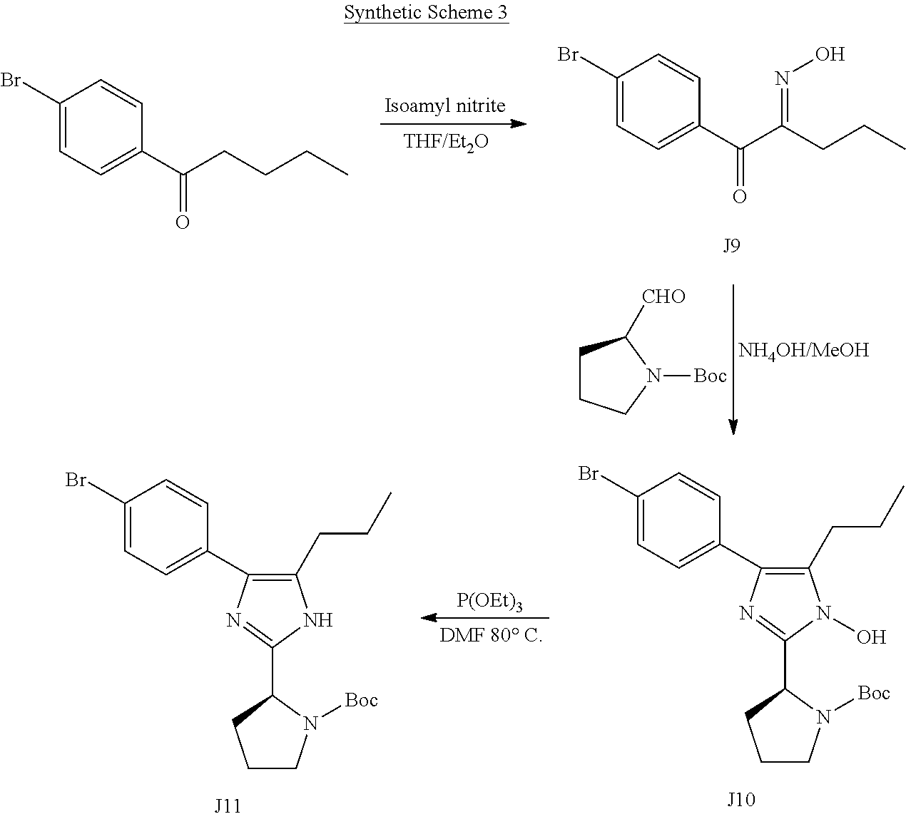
C1(Br)=CC=C(C(CCCC)=O)C=C1.C1(Br)=CC=C(C(C(CCC)=NO)=O)C=C1.C1CCN([Boc])C1[CHO].C1(Br)=CC=C(C2=C(CCC)N(O)C(C3CCCN3[Boc])=N2)C=C1.[P(OEt)3].C1(Br)=CC=C(C2=C(CCC)NC(C3CCCN3[Boc])=N2)C=C1
